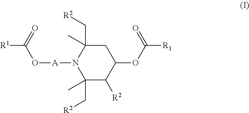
C1C(C[R2])(C)N([A]OC([R1])=O)C(C[R2])(C)C([R2])C1OC([R1])=O
